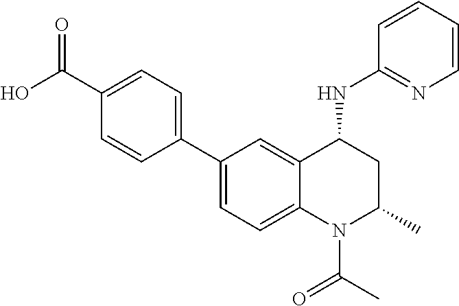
C1(C2=CC=C(C(O)=O)C=C2)=CC=C2C(=C1)C(NC1=NC=CC=C1)CC(C)N2C(C)=O
